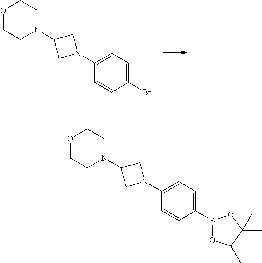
O1CCN(C2CN(C3=CC=C(Br)C=C3)C2)CC1.O1CCN(C2CN(C3=CC=C(B4OC(C)(C)C(C)(C)O4)C=C3)C2)CC1
